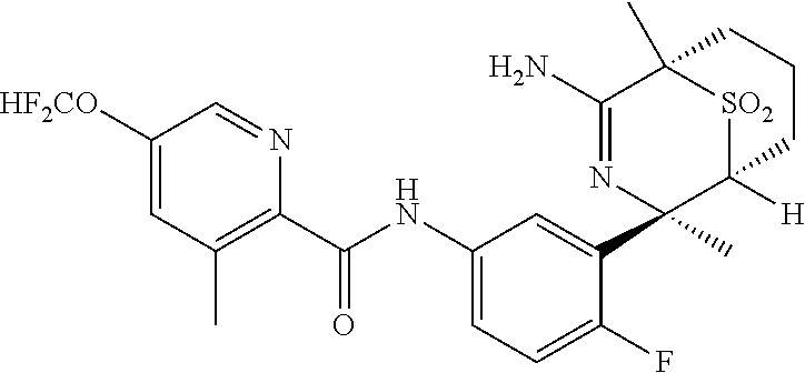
C1([HF2CO])=CC(C)=C(C(NC2=CC=C(F)C(C3(C)N=C(N)C4(C)[SO2]C3([H])CCC4)=C2)=O)N=C1
